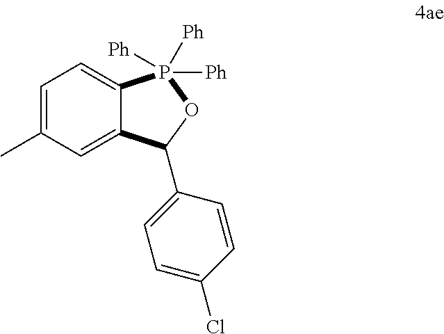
C12=CC(C)=CC=C1P([Ph])([Ph])([Ph])OC2C1=CC=C(Cl)C=C1
